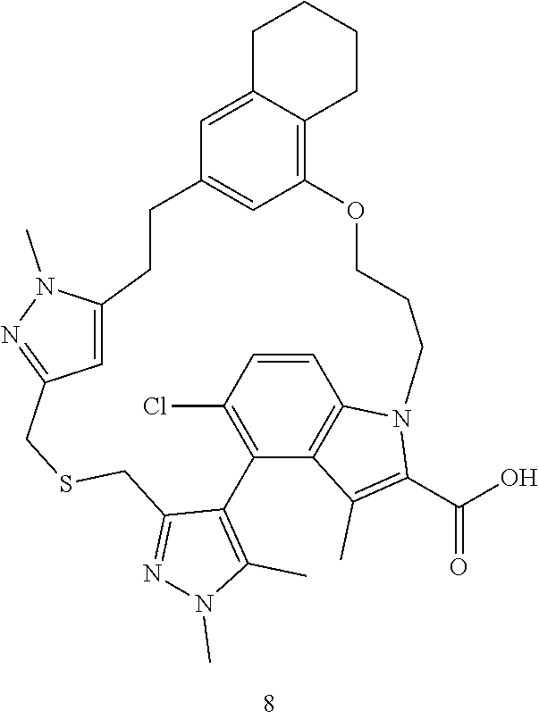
C1=CC(Cl)=C2C3=C1N(C(C(O)=O)=C3C)CCCOC1=C3C(=CC(=C1)CCC1=CC(=NN1C)CSCC1=NN(C)C(C)=C21)CCCC3
